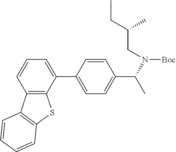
C12=C(C(C3=CC=C(C(C)N([Boc])CC(CC)C)C=C3)=CC=C1)SC1=C2C=CC=C1
